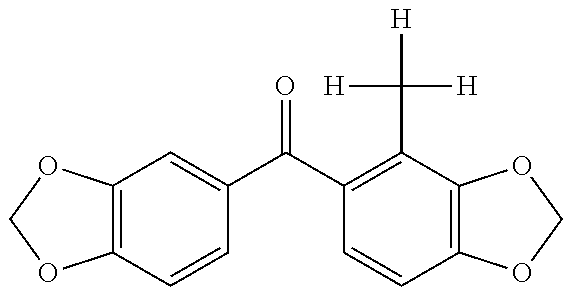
C12=C(OCO1)C=C(C(=O)C1=C(C([H])([H])[H])C3=C(C=C1)OCO3)C=C2
